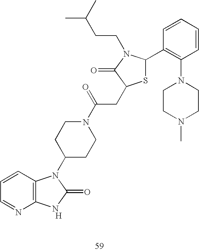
S1C(C2=C(N3CCN(C)CC3)C=CC=C2)N(CCC(C)C)C(=O)C1CC(N1CCC(N2C3=C(N=CC=C3)NC2=O)CC1)=O.[H]
